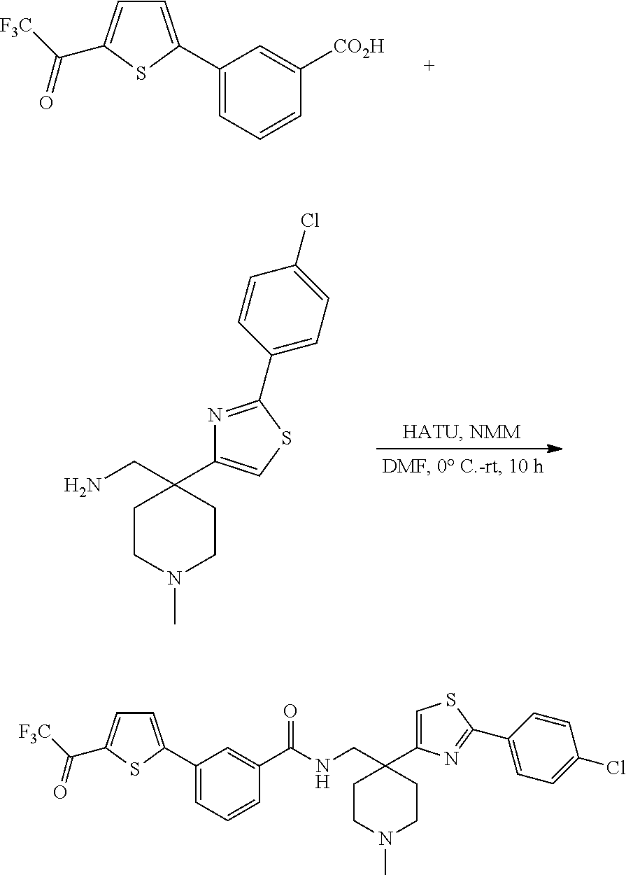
C1CN(C)CCC1(CN)C1=CSC(C2=CC=C(Cl)C=C2)=N1.C1(C2=CC=C(C([F3C])=O)S2)=CC=CC([CO2H])=C1.C1=C(C2=CC=CC(C(NCC3(C4=CSC(C5=CC=C(Cl)C=C5)=N4)CCN(C)CC3)=O)=C2)SC(C([F3C])=O)=C1
